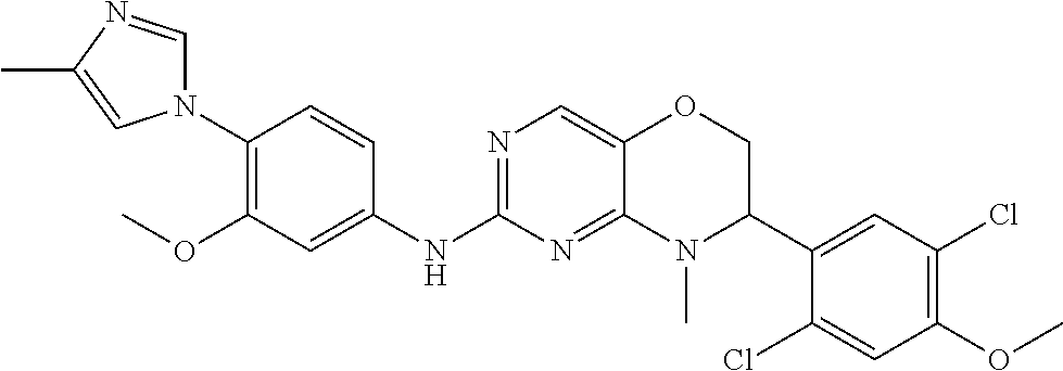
N1(C2=C(OC)C=C(NC3=NC=C4C(=N3)N(C)C(C3=CC(Cl)=C(OC)C=C3Cl)CO4)C=C2)C=NC(C)=C1
